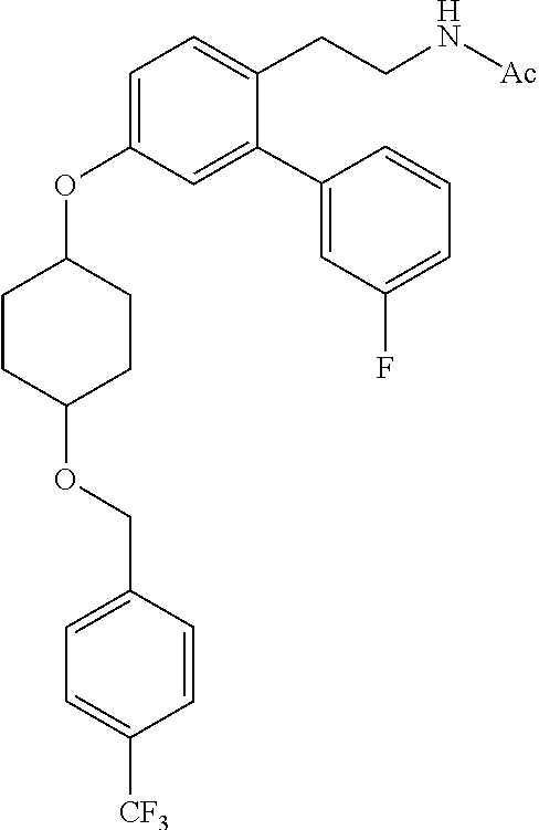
C1CC(OCC2=CC=C([CF3])C=C2)CCC1OC1=CC=C(CCN[Ac])C(C2=CC(F)=CC=C2)=C1
